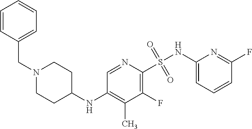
C1(F)=C(S(=O)(=O)NC2=CC=CC(F)=N2)N=CC(NC2CCN(CC3=CC=CC=C3)CC2)=C1C
